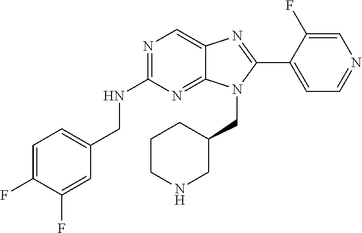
C1=C(F)C(F)=CC(CNC2=NC=C3C(=N2)N(CC2CCCNC2)C(C2=CC=NC=C2F)=N3)=C1
